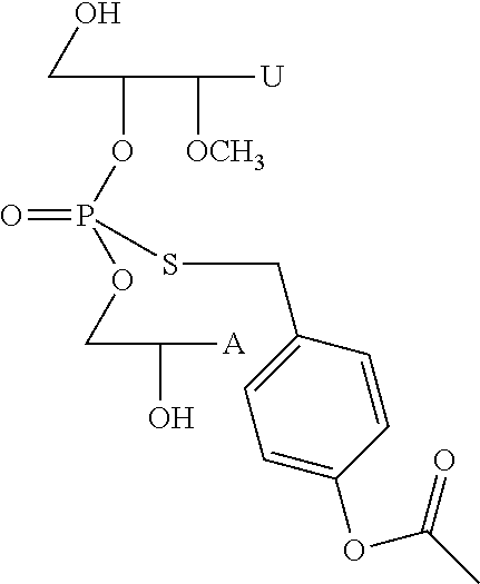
C(C(OP(OCC(O)[A])(=O)SCC1=CC=C(OC(C)=O)C=C1)C([OCH3])[U])O
